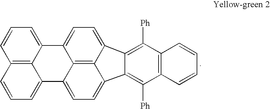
C12=C3C(=CC=C1)C1=CC=C4C5=C1C(=CC=C5C1=C([Ph])C5=C(C([Ph])=C41)C=CC=C5)C3=CC=C2
